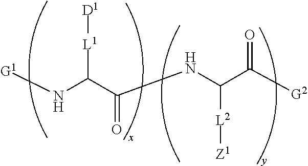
[D1][L1]C(N[G1])C(NC(C([G2])=O)[L2][Z1])=O
